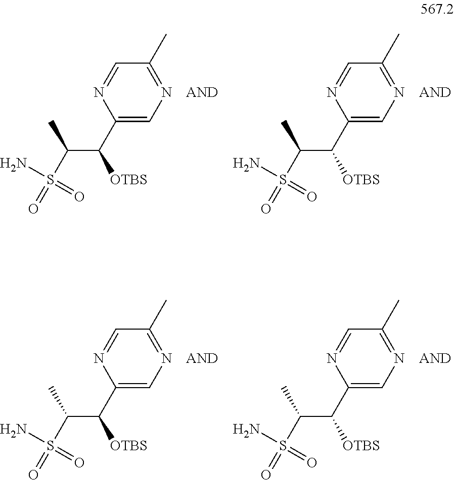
C1(C([OTBS])C(S(N)(=O)=O)C)=CN=C(C)C=N1.C1(C([OTBS])C(S(N)(=O)=O)C)=CN=C(C)C=N1.C1(C([OTBS])C(S(N)(=O)=O)C)=CN=C(C)C=N1.C1(C([OTBS])C(S(N)(=O)=O)C)=CN=C(C)C=N1
